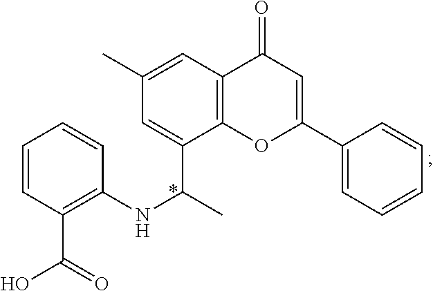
C1(NC(C)C2=CC(C)=CC3=C2OC(C2=CC=CC=C2)=CC3=O)=C(C(=O)O)C=CC=C1
